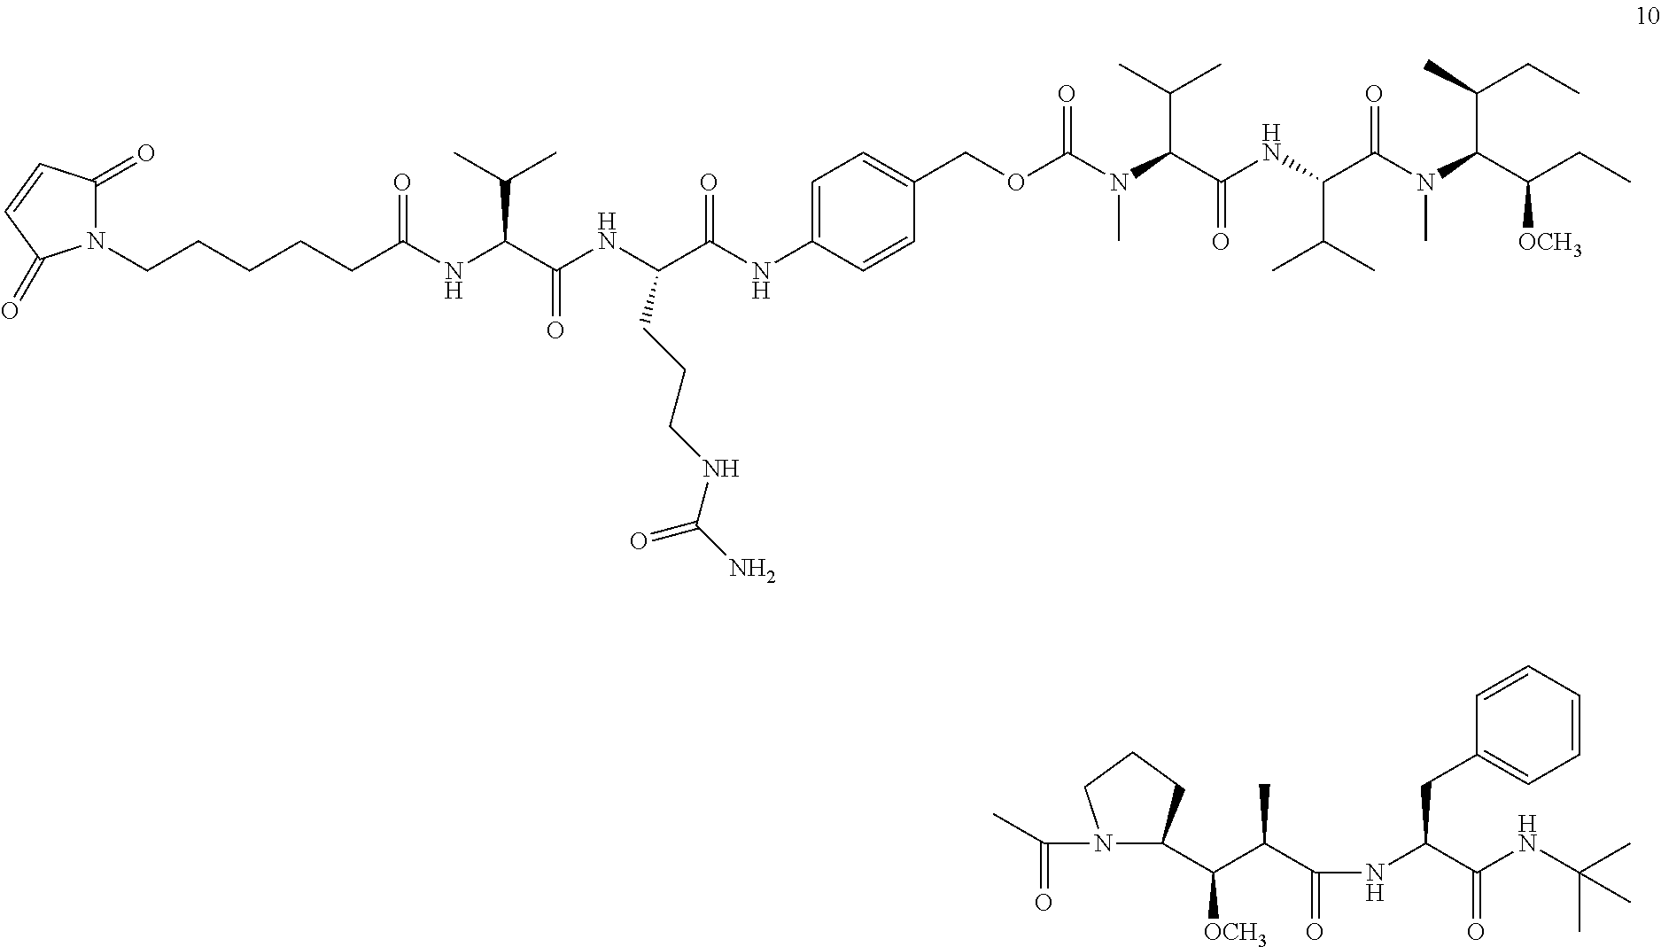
CC(N1C(C(C(C(NC(C(NC(C)(C)C)=O)CC2=CC=CC=C2)=O)C)[OCH3])CCC1)=O.N(C(C(C)C)C(=O)NC(C(N(C(C(CC)[OCH3])C(C)CC)C)=O)C(C)C)(C)C(OCC1=CC=C(NC(C(NC(C(NC(CCCCCN2C(=O)C=CC2=O)=O)C(C)C)=O)CCCNC(N)=O)=O)C=C1)=O
